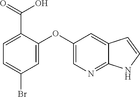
C12=NC=C(OC3=CC(Br)=CC=C3C(=O)O)C=C1C=CN2
